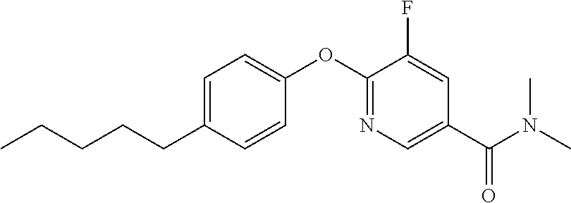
C1=C(CCCCC)C=CC(OC2=NC=C(C(N(C)C)=O)C=C2F)=C1
